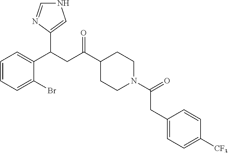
N1C=NC(C(CC(C2CCN(C(=O)CC3=CC=C([CF3])C=C3)CC2)=O)C2=CC=CC=C2Br)=C1
